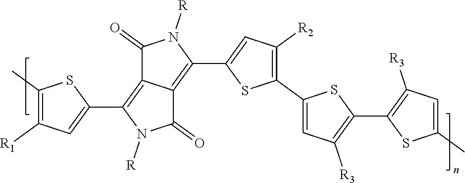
C1(C2=CC([R2])=C(C3=CC([R3])=C(C4=C([R3])C=C(C)S4)S3)S2)=C2C(=C(C3=CC([R1])=C(C)S3)N([R])C2=O)C(=O)N1[R]
